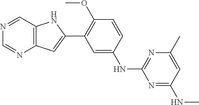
C1=CC(OC)=C(C2=CC3=C(N2)C=NC=N3)C=C1NC1=NC(C)=CC(NC)=N1
